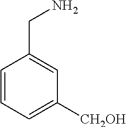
C1=CC=C([CH2OH])C=C1CN
